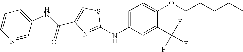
C1=C(NC2=NC(C(NC3=CC=CN=C3)=O)=CS2)C=C(C(F)(F)F)C(OCCCCC)=C1
